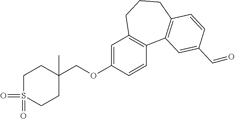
C1S(=O)(=O)CCC(COC2=CC3=C(C=C2)C2=C(CCC3)C=CC(C=O)=C2)(C)C1
